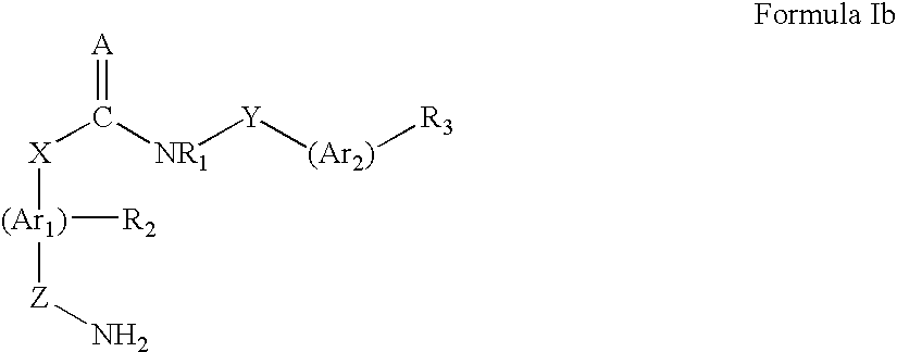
[X](C([NR1][Y][(Ar2)][R3])=[A])[(Ar1)]([Z]N)[R2]
